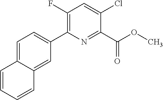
C12=CC=C(C3=C(F)C=C(Cl)C(C(OC)=O)=N3)C=C1C=CC=C2
